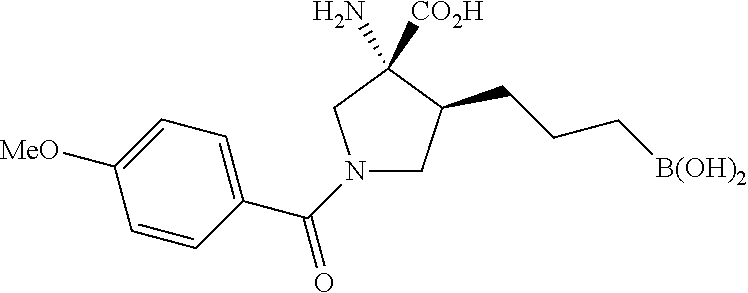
C1C(CCC[B(OH)2])C(N)([CO2H])CN1C(C1=CC=C([MeO])C=C1)=O
